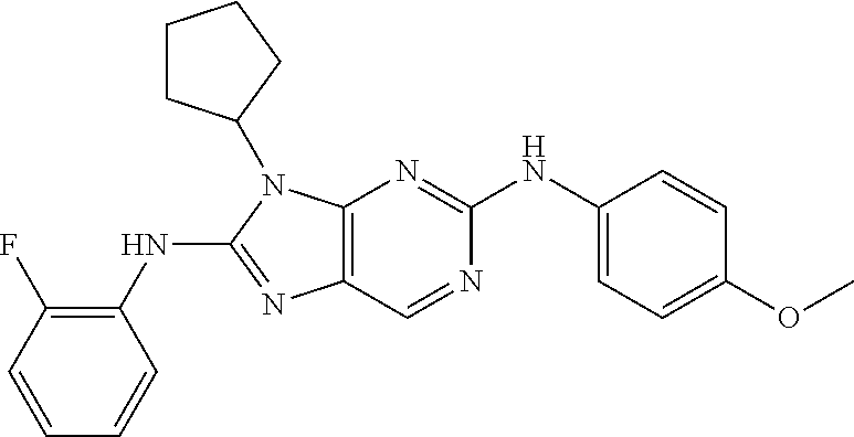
N1=CC2=C(N=C1NC1=CC=C(OC)C=C1)N(C1CCCC1)C(NC1=C(F)C=CC=C1)=N2
